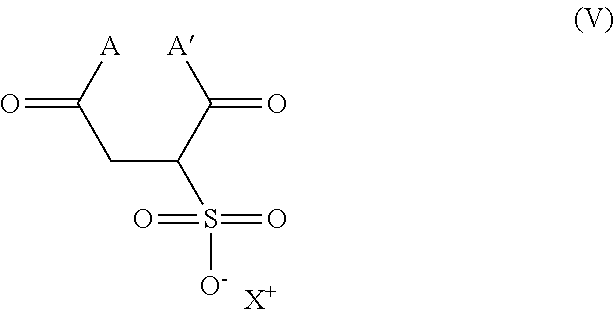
O=C([A])CC(C(=O)[A])S(=O)(=O)[O-].[X+]
